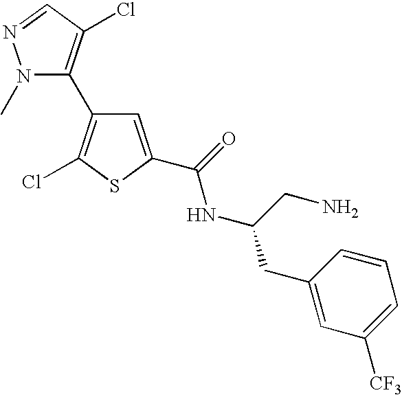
N1(C)N=CC(Cl)=C1C1=C(Cl)SC(C(=O)NC(CC2=CC([CF3])=CC=C2)CN)=C1
